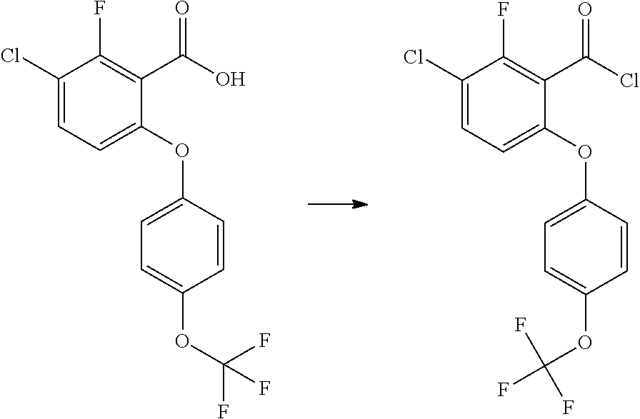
C1=C(OC2=CC=C(Cl)C(F)=C2C(O)=O)C=CC(OC(F)(F)F)=C1.C1=C(OC2=CC=C(Cl)C(F)=C2C(Cl)=O)C=CC(OC(F)(F)F)=C1
